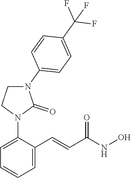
C1=C(C=CC(NO)=O)C(N2CCN(C3=CC=C(C(F)(F)F)C=C3)C2=O)=CC=C1
